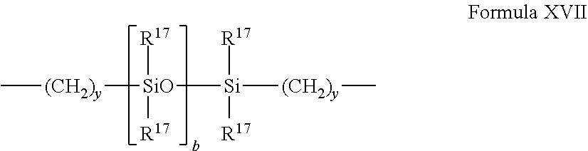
C[(CH2)y][SiO]([Si]([(CH2)y]C)([R17])[R17])([R17])[R17]
